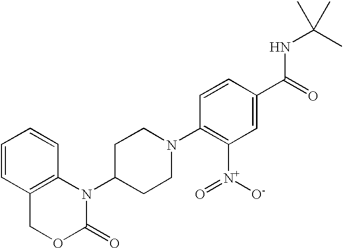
C1=CC2=C(C=C1)N(C1CCN(C3=C([N+](=O)[O-])C=C(C(=O)NC(C)(C)C)C=C3)CC1)C(=O)OC2
